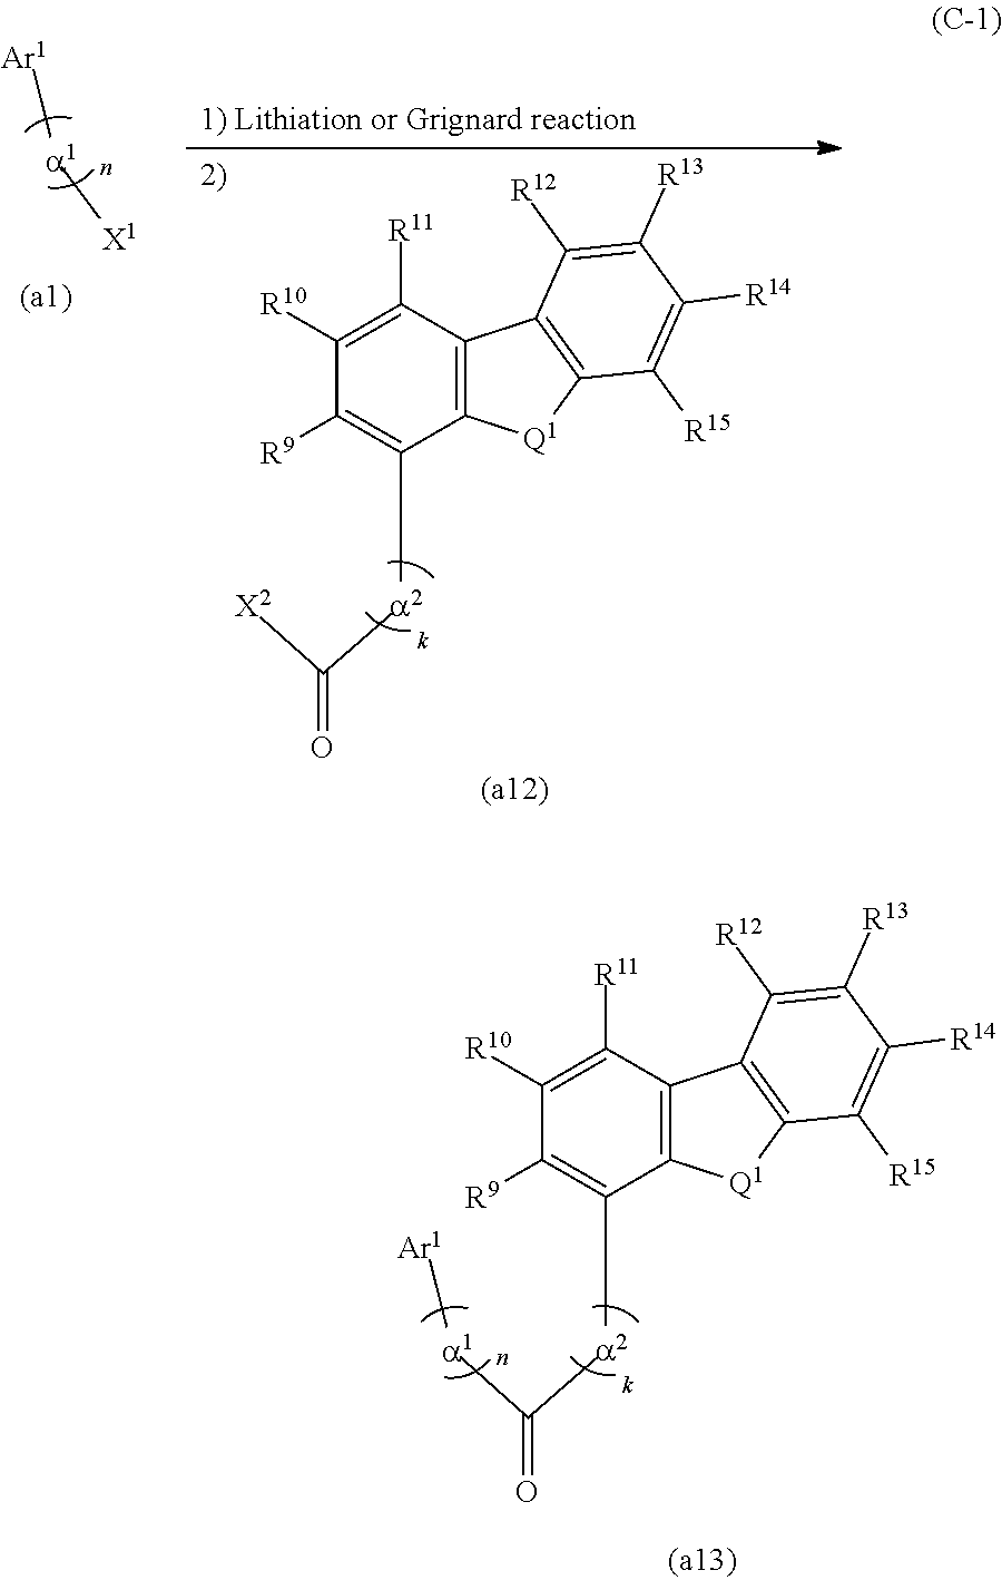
C([a2]C1=C([R9])C([R10])=C([R11])C2=C1[Q1]C1=C2C([R12])=C([R13])C([R14])=C1[R15])([a1][Ar1])=O.C([a2]C1=C([R9])C([R10])=C([R11])C2=C1[Q1]C1=C2C([R12])=C([R13])C([R14])=C1[R15])([X2])=O.[X1][a1][Ar1]
